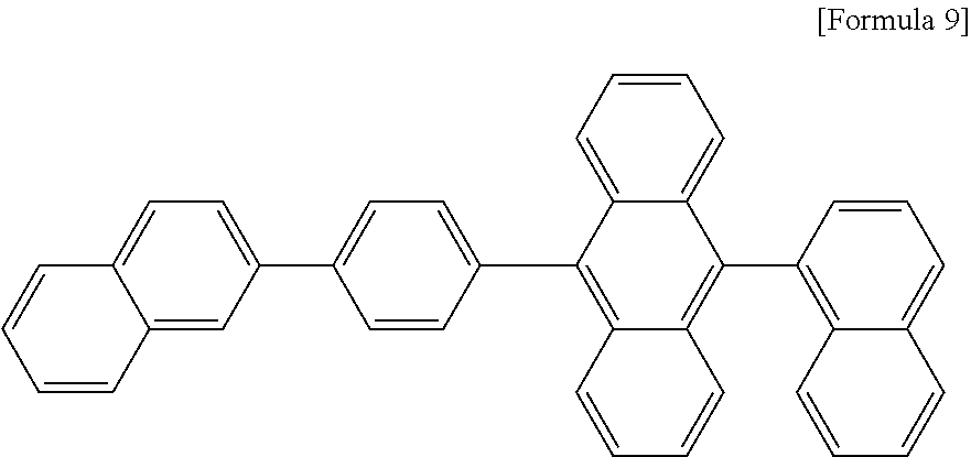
C1=CC(C2=C3C(=C(C4=C5C(=CC=C4)C=CC=C5)C4=CC=CC=C24)C=CC=C3)=CC=C1C1=CC=C2C(=C1)C=CC=C2
